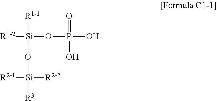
[R1-1][Si](OP(O)(=O)O)([R1-2])O[Si]([R2-2])([R2-1])[R3]
